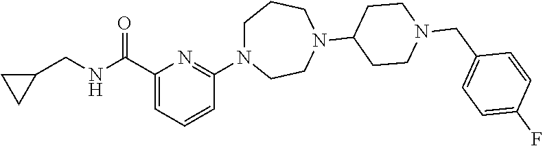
C1(C(=O)NCC2CC2)=CC=CC(N2CCCN(C3CCN(CC4=CC=C(F)C=C4)CC3)CC2)=N1
